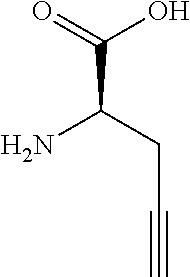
C(C#C)C(N)C(=O)O
